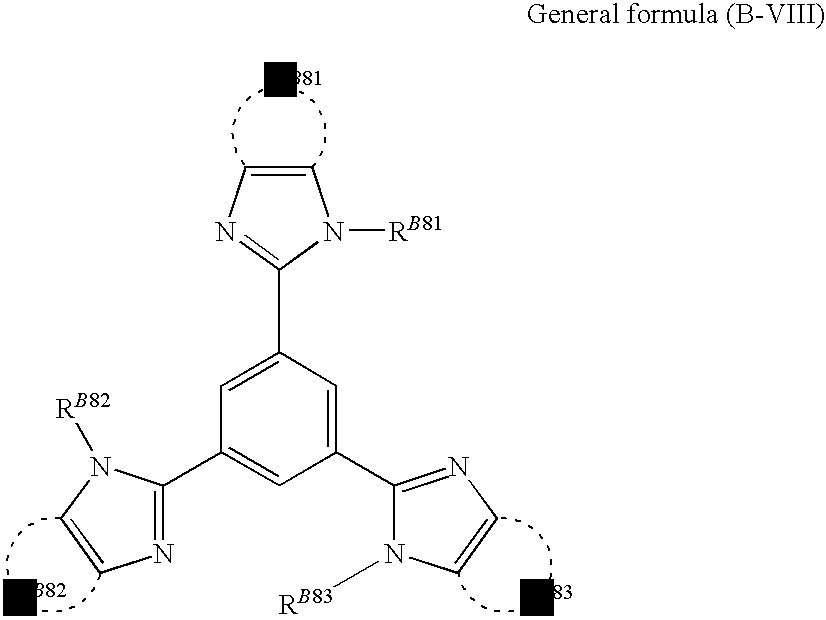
[ZB82].[ZB81].[ZB83].N1=C(C2=CC(C3=NC=CN3[RB83])=CC(C3=NC=CN3[RB81])=C2)N([RB82])C=C1
